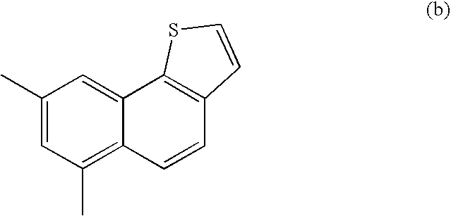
C1(C)=CC(C)=C2C(=C1)C1=C(C=C2)C=CS1
